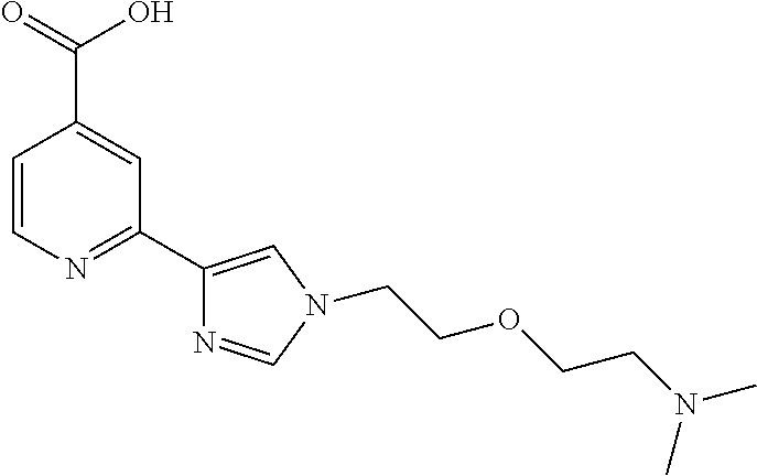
C1=CN=C(C2=CN(CCOCCN(C)C)C=N2)C=C1C(O)=O
